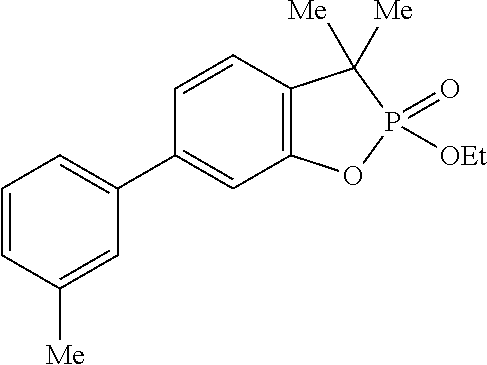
C1(C2=CC=CC([Me])=C2)=CC2=C(C=C1)C([Me])([Me])P(=O)([OEt])O2
